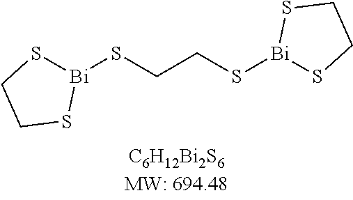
[Bi]1(SCCS[Bi]2SCCS2)SCCS1
